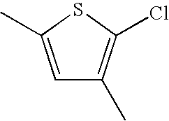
C1=C(C)SC(Cl)=C1C
